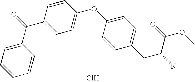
C1(C(C2=CC=C(OC3=CC=C(CC(N)C(=O)OC)C=C3)C=C2)=O)=CC=CC=C1.Cl
